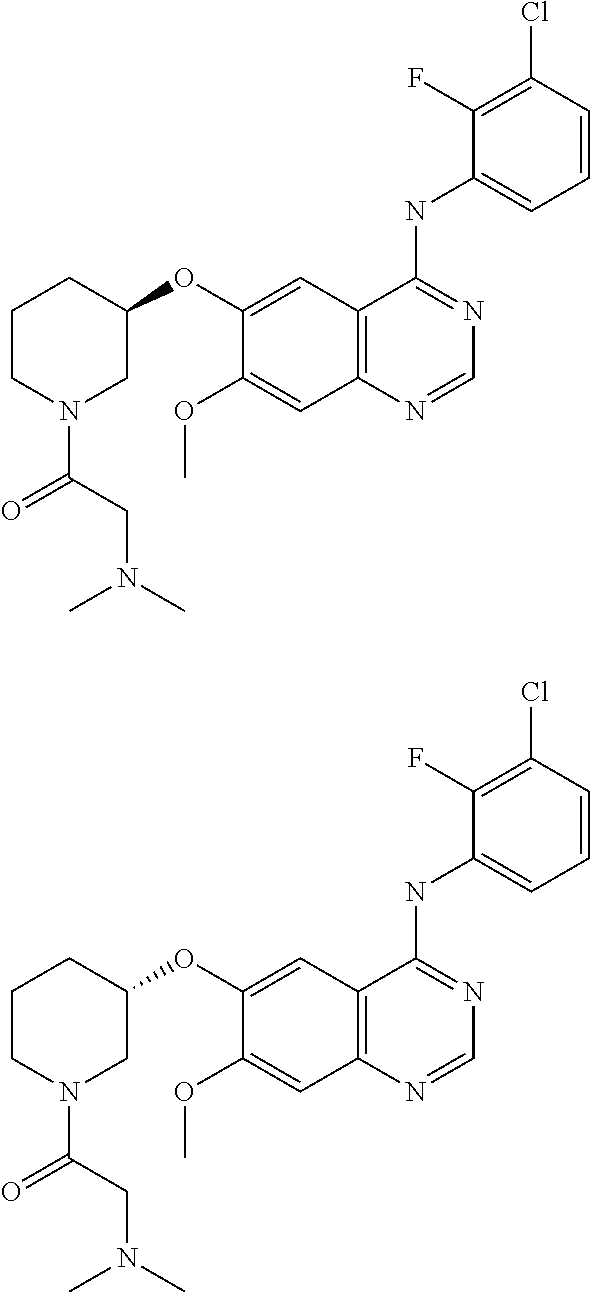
C1(OC2=CC3=C(C=C2OC)N=CN=C3NC2=CC=CC(Cl)=C2F)CCCN(C(=O)CN(C)C)C1.C1(OC2=CC3=C(C=C2OC)N=CN=C3NC2=CC=CC(Cl)=C2F)CCCN(C(=O)CN(C)C)C1
